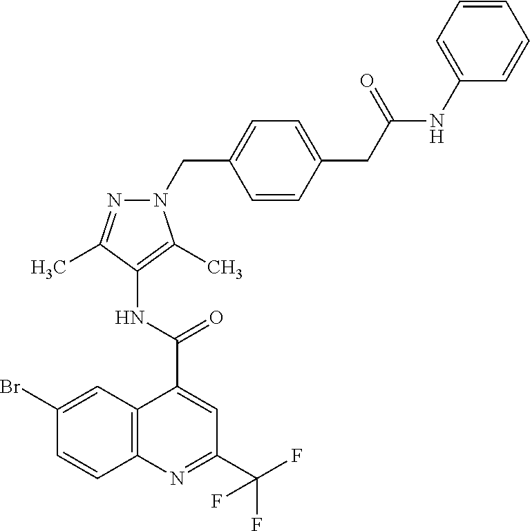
C12=C(N=C(C(F)(F)F)C=C1C(=O)NC1=C(C)N(CC3=CC=C(CC(NC4=CC=CC=C4)=O)C=C3)N=C1C)C=CC(Br)=C2
